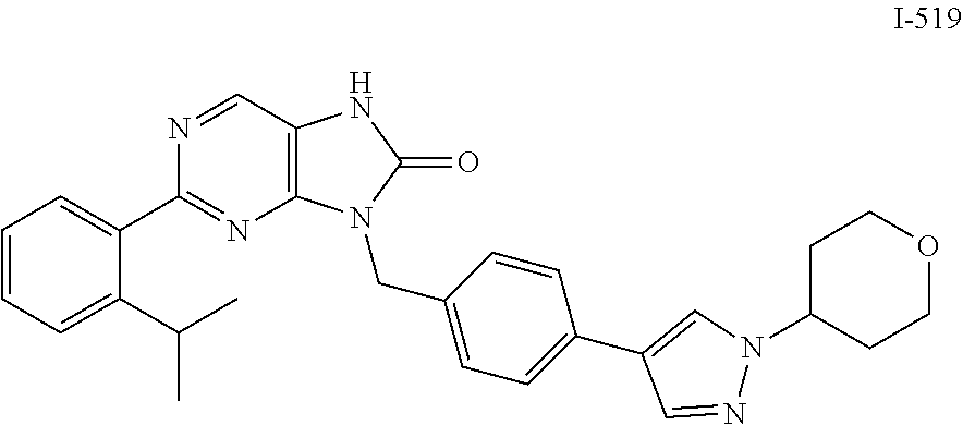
C1=CC=C(C(C)C)C(C2=NC3=C(C=N2)NC(=O)N3CC2=CC=C(C3=CN(C4CCOCC4)N=C3)C=C2)=C1
